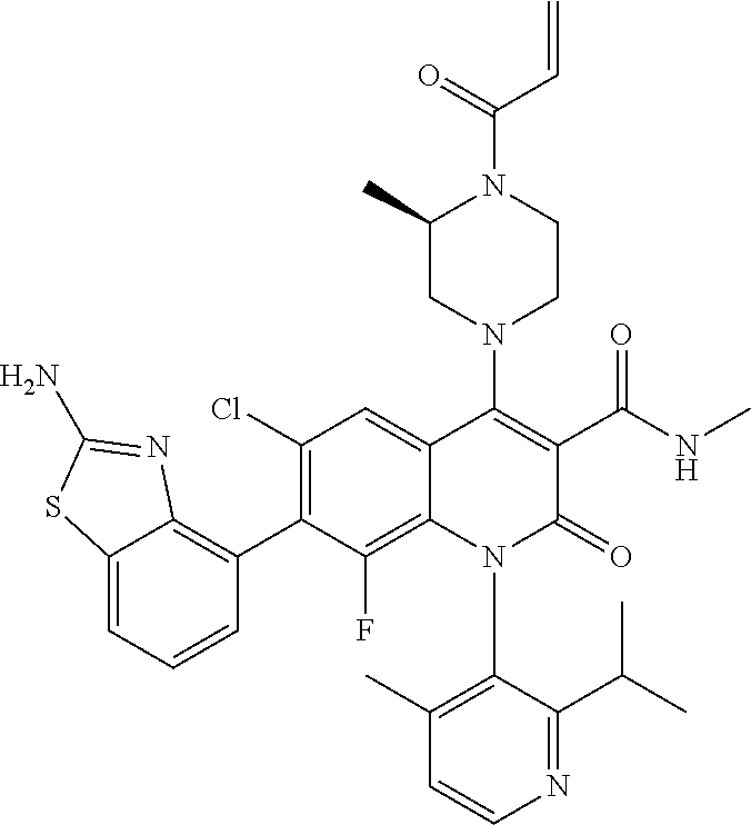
C1=CN=C(C(C)C)C(N2C(=O)C(C(NC)=O)=C(N3CC(C)N(C(C=C)=O)CC3)C3=CC(Cl)=C(C4=C5N=C(N)SC5=CC=C4)C(F)=C23)=C1C
